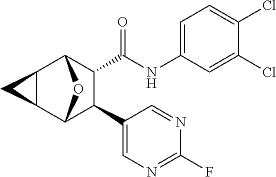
C1(NC(=O)C2C(C3=CN=C(F)N=C3)C3OC2C2C3C2)=CC=C(Cl)C(Cl)=C1
